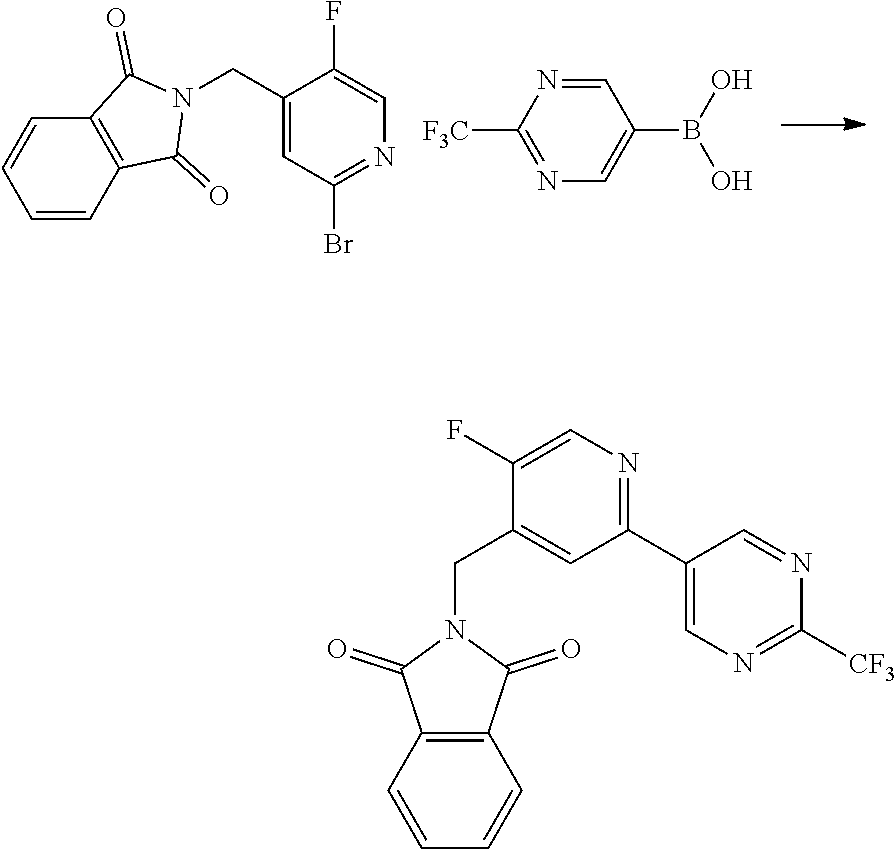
C1=CC2=C(C=C1)C(=O)N(CC1=CC(Br)=NC=C1F)C2=O.C1=C(B(O)O)C=NC([F3C])=N1.C1=CC=CC2=C1C(=O)N(CC1=CC(C3=CN=C([CF3])N=C3)=NC=C1F)C2=O
